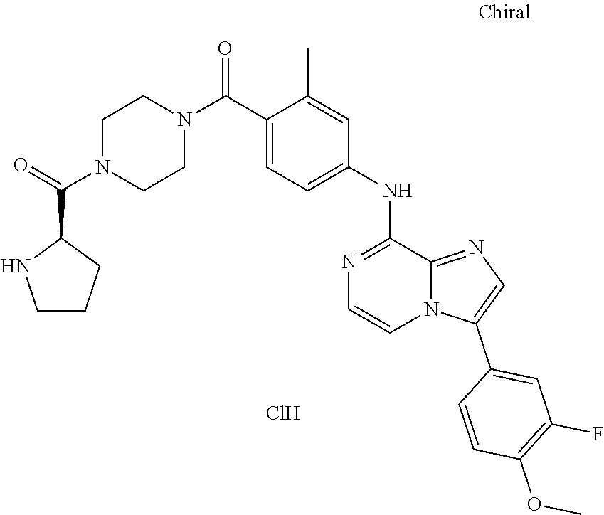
C1=C(NC2=NC=CN3C2=NC=C3C2=CC(F)=C(OC)C=C2)C=C(C)C(C(N2CCN(C(C3NCCC3)=O)CC2)=O)=C1.Cl
